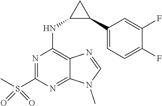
N1(C)C=NC2=C(NC3C(C4=CC=C(F)C(F)=C4)C3)N=C(S(=O)(=O)C)N=C12
